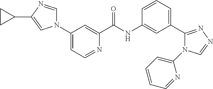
C1(N2C=NC(C3CC3)=C2)=CC=NC(C(NC2=CC(C3=NN=CN3C3=CC=CC=N3)=CC=C2)=O)=C1
